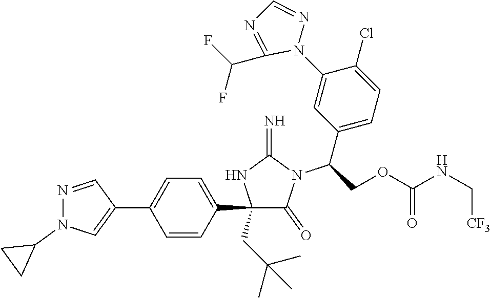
C1(C2=CC=C(C3=CN(C4CC4)N=C3)C=C2)(CC(C)(C)C)C(=O)N(C(C2=CC=C(Cl)C(N3N=CN=C3C(F)F)=C2)COC(NC[CF3])=O)C(=N)N1
